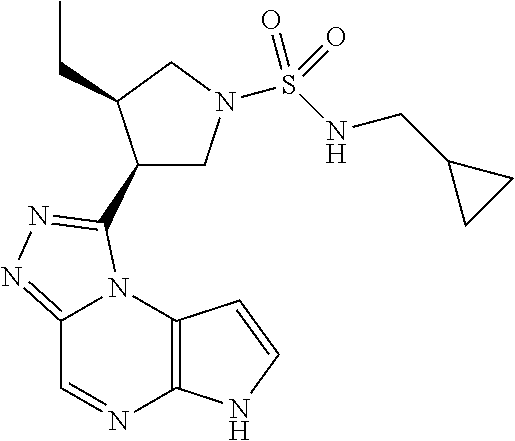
C12=NN=C(C3CN(S(NCC4CC4)(=O)=O)CC3CC)N1C1=C(N=C2)NC=C1
